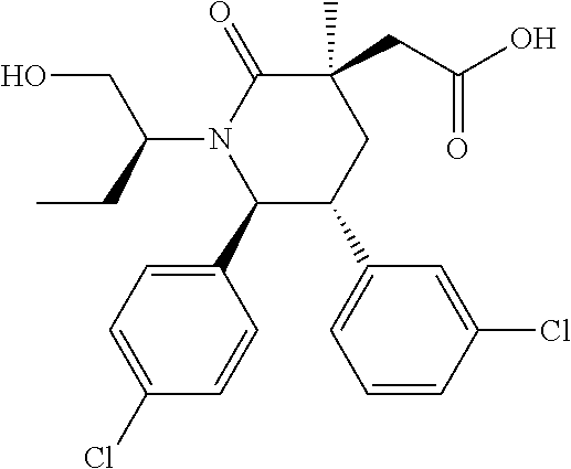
C1(CC(O)=O)(C)C(=O)N(C(CC)CO)C(C2=CC=C(Cl)C=C2)C(C2=CC=CC(Cl)=C2)C1
